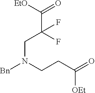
[EtO]C(=O)C(CN(CCC(=O)[OEt])[Bn])(F)F
